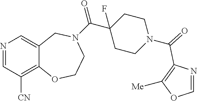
N1=CC([CN])=C2C(=C1)CN(C(C1(F)CCN(C(=O)C3=C([Me])OC=N3)CC1)=O)CCO2
